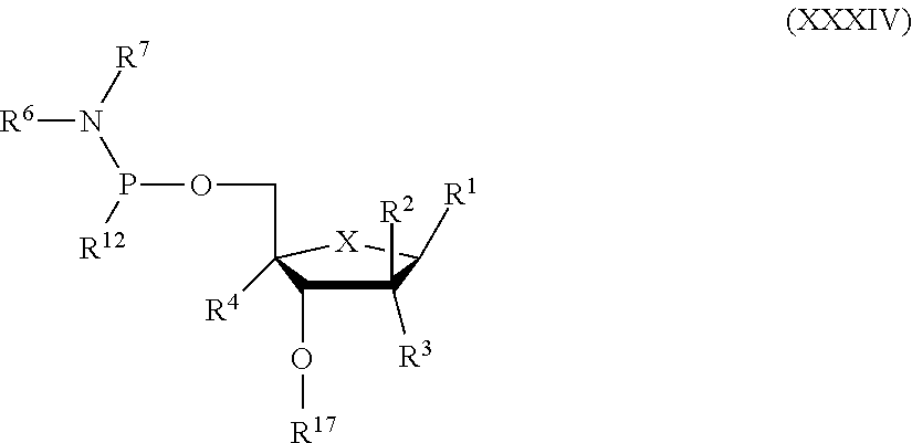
C1(O[R17])C(COP(N([R7])[R6])[R12])([R4])[X]C([R1])C1([R2])[R3]
